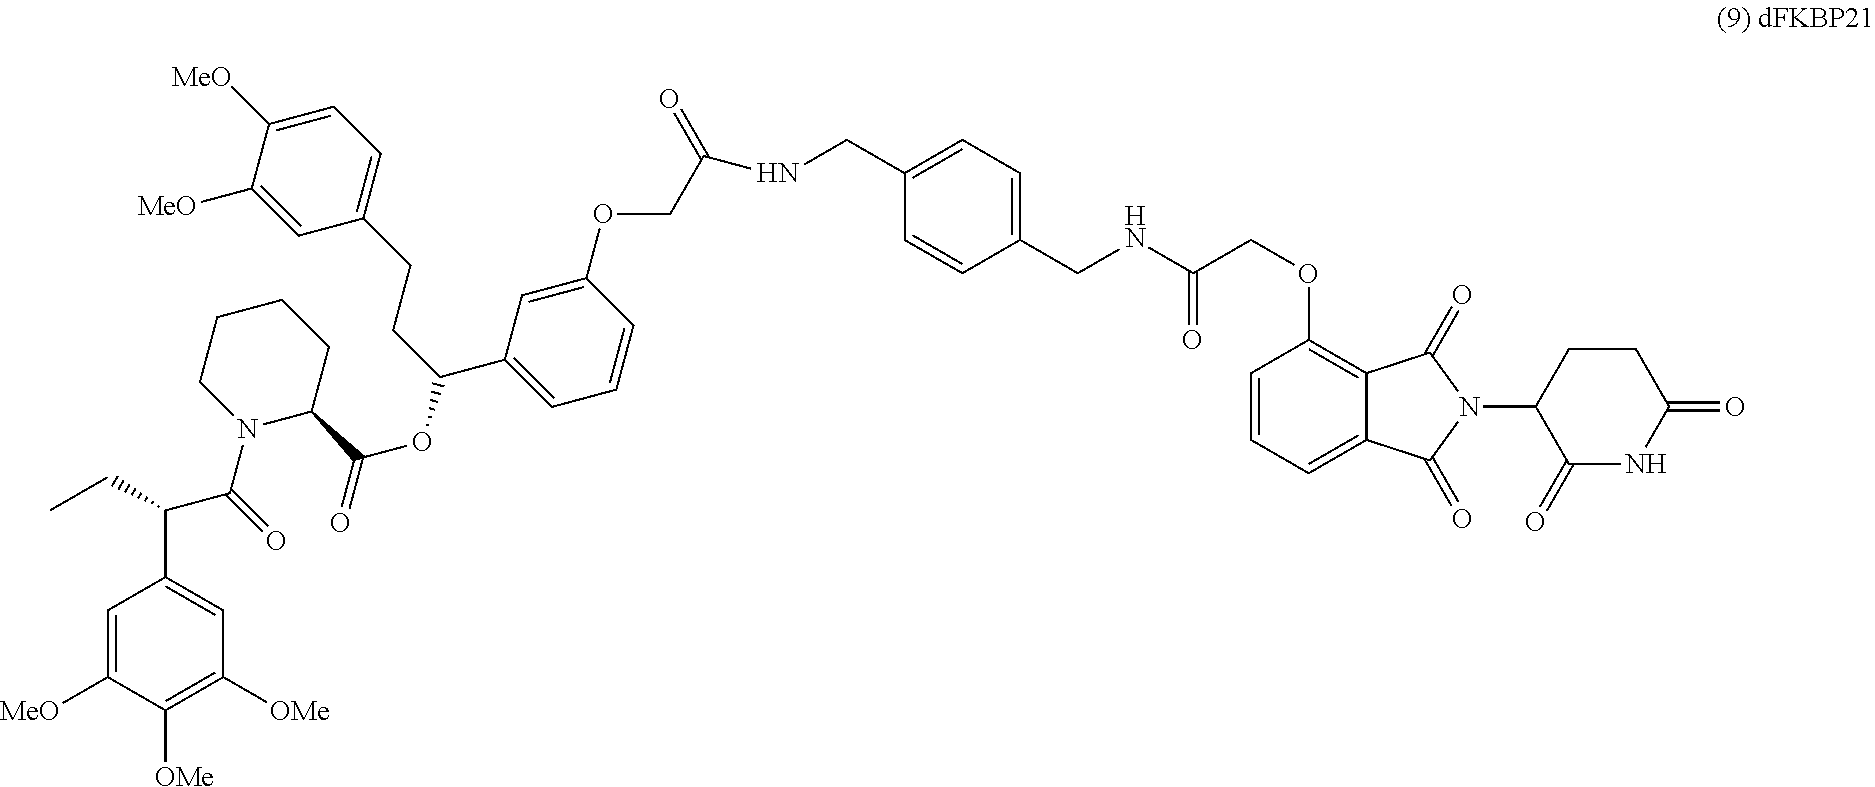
C1=C([MeO])C([OMe])=C([OMe])C=C1C(C(N1C(C(OC(CCC2=CC=C([MeO])C([MeO])=C2)C2=CC=CC(OCC(NCC3=CC=C(CNC(COC4=C5C(=CC=C4)C(=O)N(C4C(=O)NC(=O)CC4)C5=O)=O)C=C3)=O)=C2)=O)CCCC1)=O)CC
